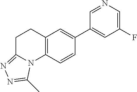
C1(F)=CN=CC(C2=CC3=C(C=C2)N2C(=NN=C2C)CC3)=C1
